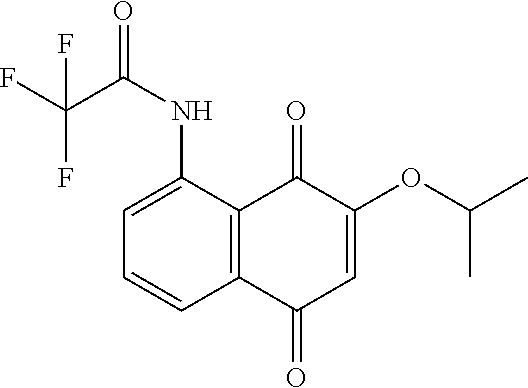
C1=CC2=C(C(NC(=O)C(F)(F)F)=C1)C(=O)C(OC(C)C)=CC2=O
